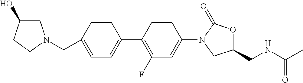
C1=C(CN2CC(O)CC2)C=CC(C2=C(F)C=C(N3CC(CNC(C)=O)OC3=O)C=C2)=C1
